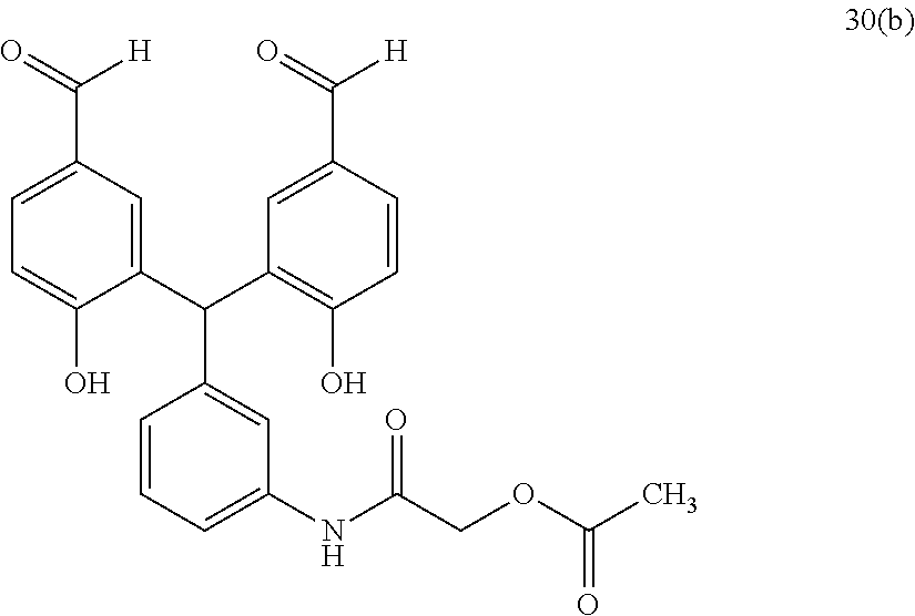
C1=CC=C(NC(COC(C)=O)=O)C=C1C(C1=CC(C([H])=O)=CC=C1O)C1=C(O)C=CC(C([H])=O)=C1
